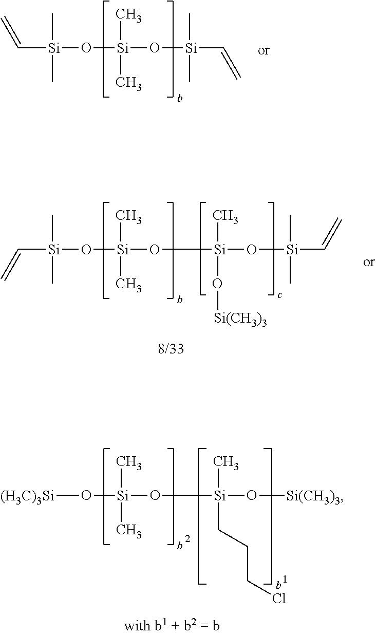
C=C[Si](O[Si](O[Si](C=C)(C)C)(C)C)(C)C.[(H3C)3Si]O[Si](O[Si](O[Si(CH3)3])(C)CCCCl)(C)C.C=C[Si](O[Si](O[Si](O[Si](C=C)(C)C)(C)O[Si(CH3)3])(C)C)(C)C
